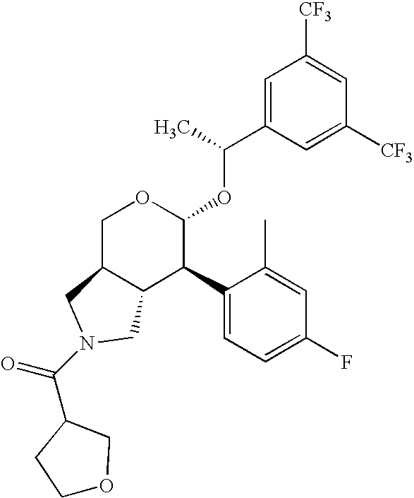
C1(C2C(OC(C3=CC([CF3])=CC([CF3])=C3)C)OCC3C2CN(C(=O)C2CCOC2)C3)=CC=C(F)C=C1C
